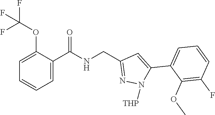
C1=C(C(NCC2=NN([THP])C(C3=CC=CC(F)=C3OC)=C2)=O)C(OC(F)(F)F)=CC=C1
